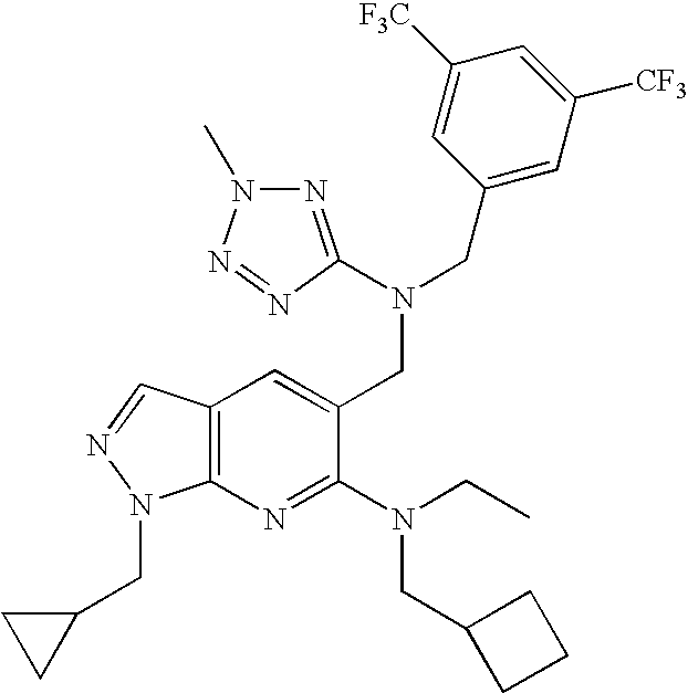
C12=C(C=C(CN(CC3=CC([CF3])=CC([F3C])=C3)C3=NN(C)N=N3)C(N(CC)CC3CCC3)=N1)C=NN2CC1CC1
